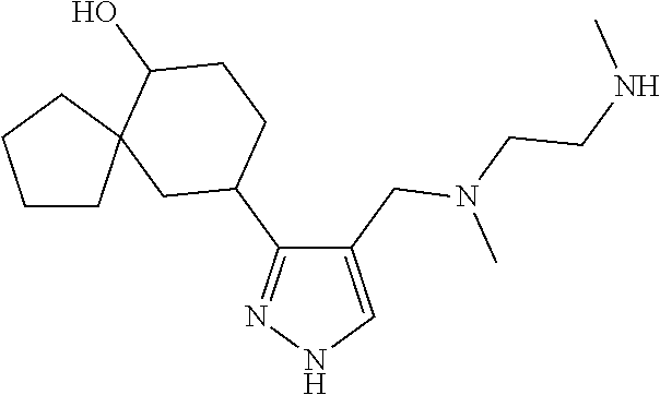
C1CC2(CC1)C(O)CCC(C1=NNC=C1CN(C)CCNC)C2
